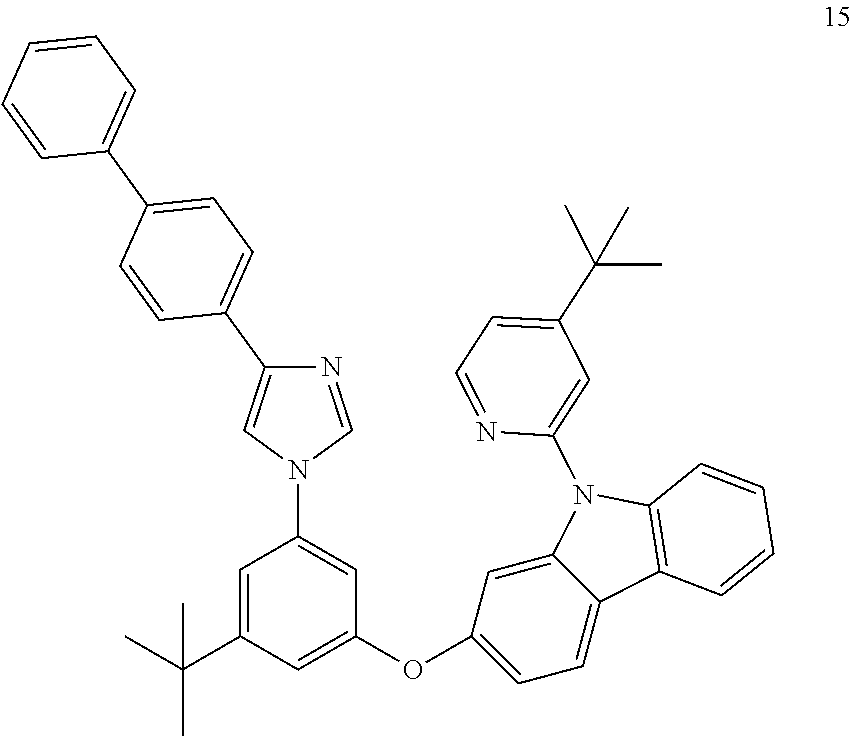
N1=CN(C2=CC(OC3=CC=C4C(=C3)N(C3=CC(C(C)(C)C)=CC=N3)C3=C4C=CC=C3)=CC(C(C)(C)C)=C2)C=C1C1=CC=C(C2=CC=CC=C2)C=C1
